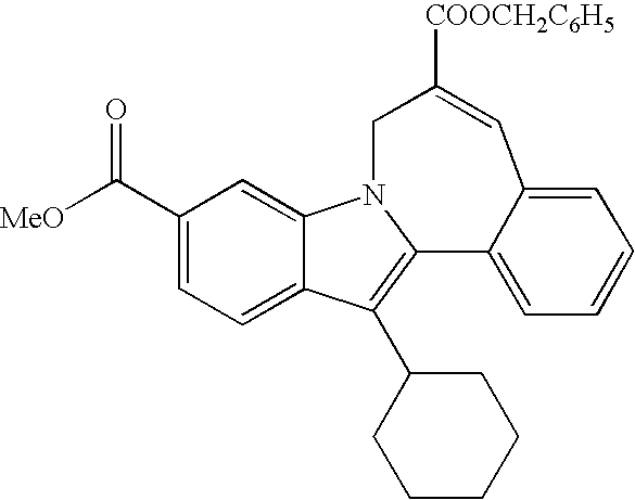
C1(C([MeO])=O)=CC=C2C(=C1)N1C(=C2C2CCCCC2)C2=CC=CC=C2C=C([COOCH2C6H5])C1
